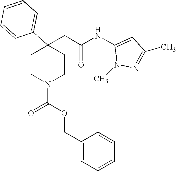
C1=CC=CC(C2(CC(NC3=CC(C)=NN3C)=O)CCN(C(OCC3=CC=CC=C3)=O)CC2)=C1
